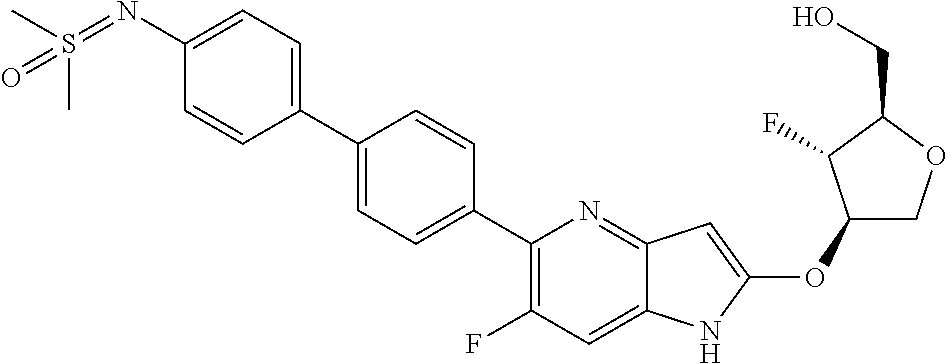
C1(OC2=CC3=NC(C4=CC=C(C5=CC=C(N=S(C)(C)=O)C=C5)C=C4)=C(F)C=C3N2)COC(CO)C1F
